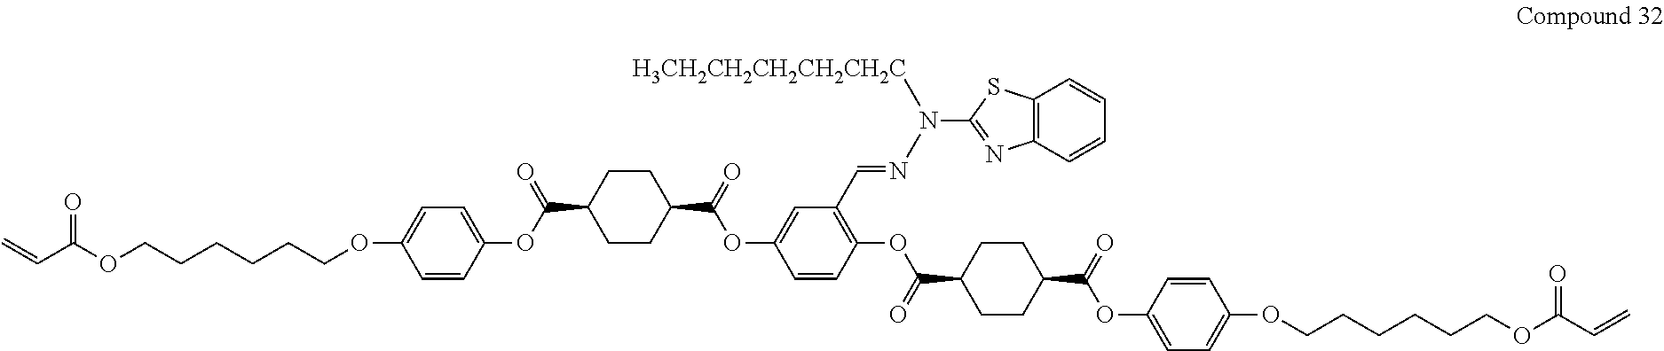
C=CC(=O)OCCCCCCOC1=CC=C(OC(=O)C2CCC(C(OC3=CC(C=NN([H3CH2CH2CH2CH2CH2C])C4=NC5=C(S4)C=CC=C5)=C(OC(=O)C4CCC(C(OC5=CC=C(OCCCCCCOC(=O)C=C)C=C5)=O)CC4)C=C3)=O)CC2)C=C1
